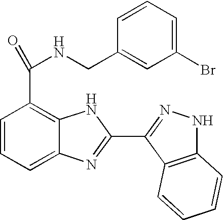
C1=CC=C2C(=C1C(=O)NCC1=CC(Br)=CC=C1)NC(C1=NNC3=C1C=CC=C3)=N2
